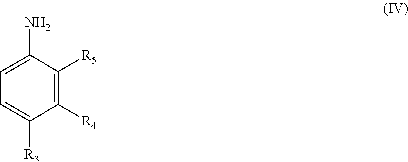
C1([R4])=C([R5])C(N)=CC=C1[R3]
